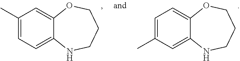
C1(C)=CC=C2C(=C1)OCCCN2.C1=C(C)C=C2C(=C1)OCCCN2
